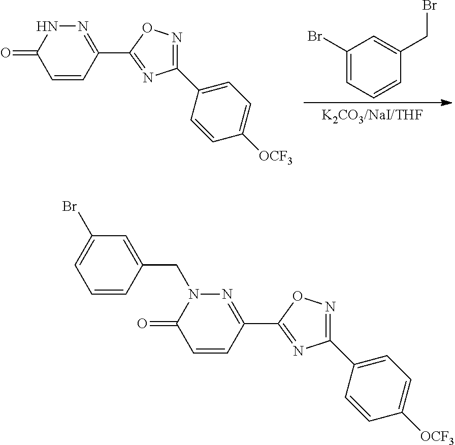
N1=C(C2=NC(C3=CC=C([OCF3])C=C3)=NO2)C=CC(=O)N1.C1(Br)=CC=CC(CBr)=C1.N1=C(C2=NC(C3=CC=C([OCF3])C=C3)=NO2)C=CC(=O)N1CC1=CC(Br)=CC=C1
